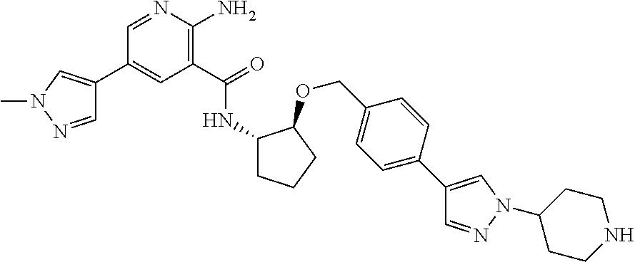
C1(C(=O)NC2CCCC2OCC2=CC=C(C3=CN(C4CCNCC4)N=C3)C=C2)=C(N)N=CC(C2=CN(C)N=C2)=C1
